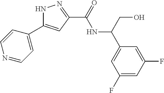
N1C(C2=CC=NC=C2)=CC(C(=O)NC(C2=CC(F)=CC(F)=C2)CO)=N1
